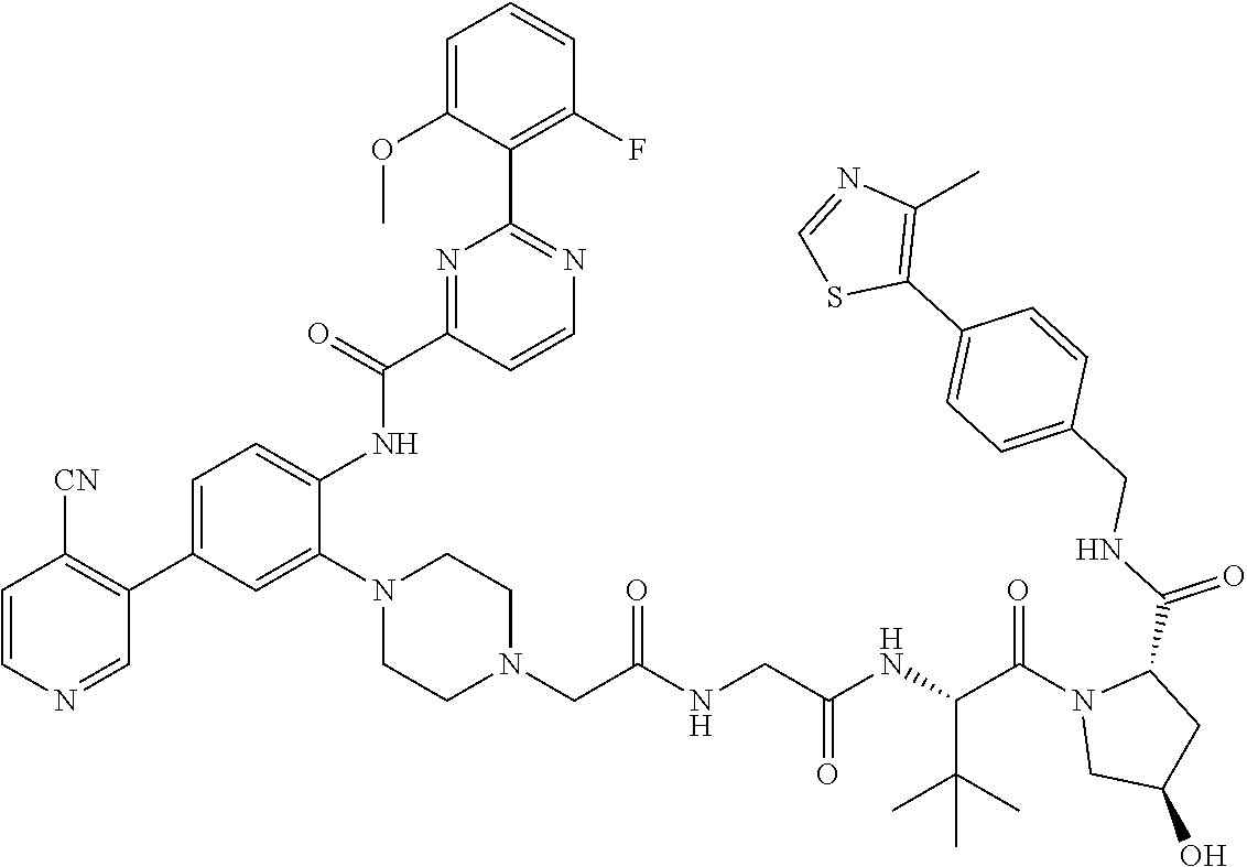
C(C(NC(=O)CNC(CN1CCN(C2=CC(C3=C([CN])C=CN=C3)=CC=C2NC(C2=NC(C3=C(F)C=CC=C3OC)=NC=C2)=O)CC1)=O)C(C)(C)C)(N1CC(O)CC1C(NCC1=CC=C(C2=C(C)N=CS2)C=C1)=O)=O
